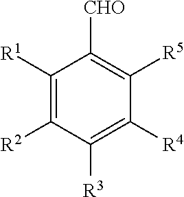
C1([R1])=C([R2])C([R3])=C([R4])C([R5])=C1[CHO]
